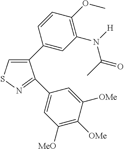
C1(C2=CC(N(C(C)=O)[H])=C(OC)C=C2)=CSN=C1C1=CC([MeO])=C([OMe])C([OMe])=C1
